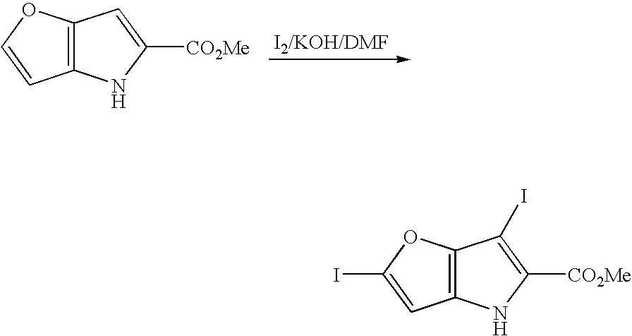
C12=C(NC([CO2Me])=C1)C=CO2.C12=C(NC([CO2Me])=C1I)C=C(I)O2
